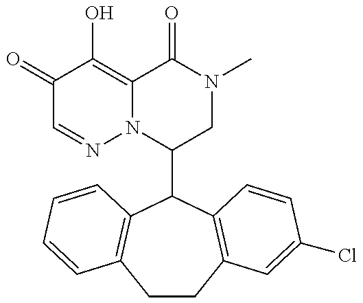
C1(C2C3=C(CCC4=C2C=CC=C4)C=C(Cl)C=C3)CN(C)C(=O)C2=C(O)C(=O)C=NN12
